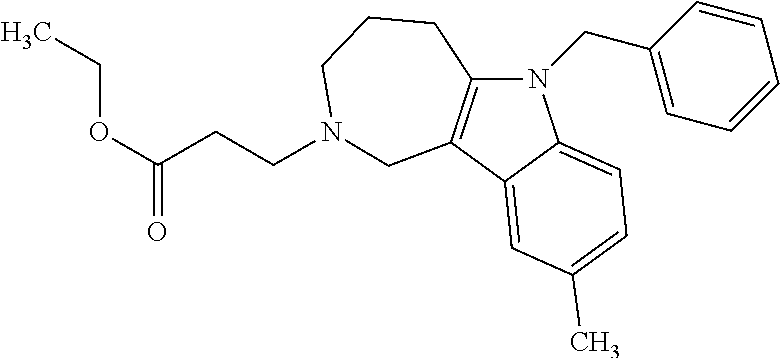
N1(CC2=CC=CC=C2)C2=C(C3=CC(C)=CC=C13)CN(CCC(OCC)=O)CCC2
